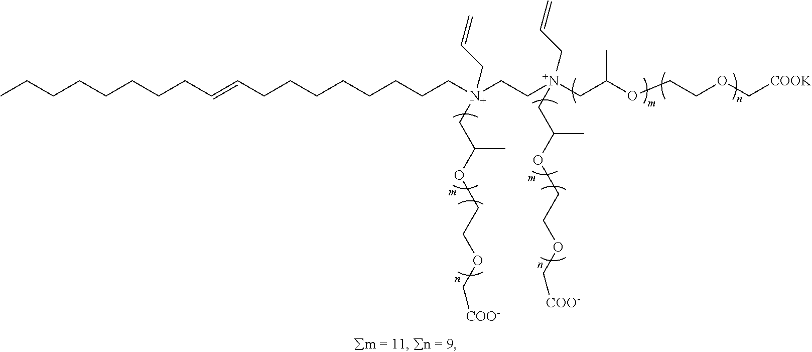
C(CC=CCCCCCCCC[N+](CC[N+](CC(OCCOC[COOK])C)(CC=C)CC(OCCOC[COO-])C)(CC=C)CC(OCCOC[COO-])C)CCCCCC
